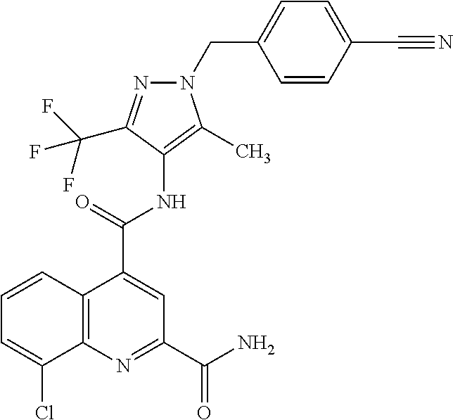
C12=C(N=C(C(=O)N)C=C1C(=O)NC1=C(C)N(CC3=CC=C(C#N)C=C3)N=C1C(F)(F)F)C(Cl)=CC=C2
